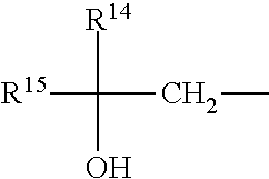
[R15]C([R14])(CC)O
